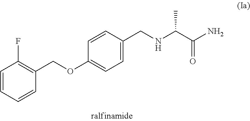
C1=CC=CC(COC2=CC=C(CNC(C(N)=O)C)C=C2)=C1F
